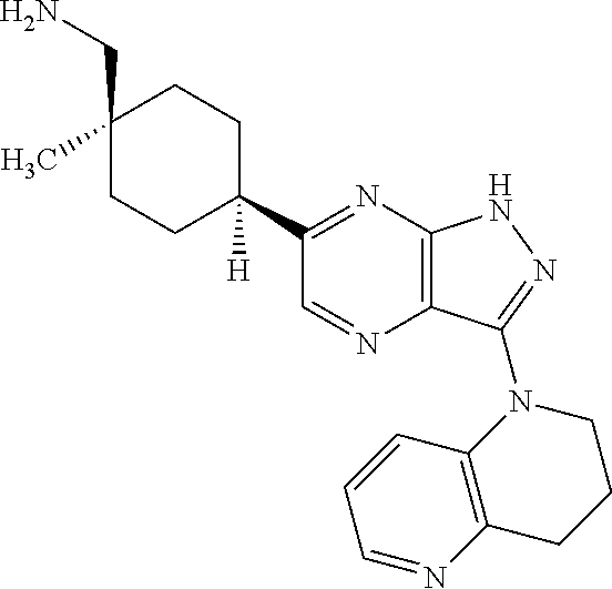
C1(CN)(C)CCC(C2=NC3=C(N=C2)C(N2CCCC4=C2C=CC=N4)=NN3)([H])CC1
